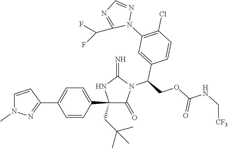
C1(C2=CC=C(C3=NN(C)C=C3)C=C2)(CC(C)(C)C)C(=O)N(C(C2=CC(N3N=CN=C3C(F)F)=C(Cl)C=C2)COC(NC[CF3])=O)C(=N)N1
